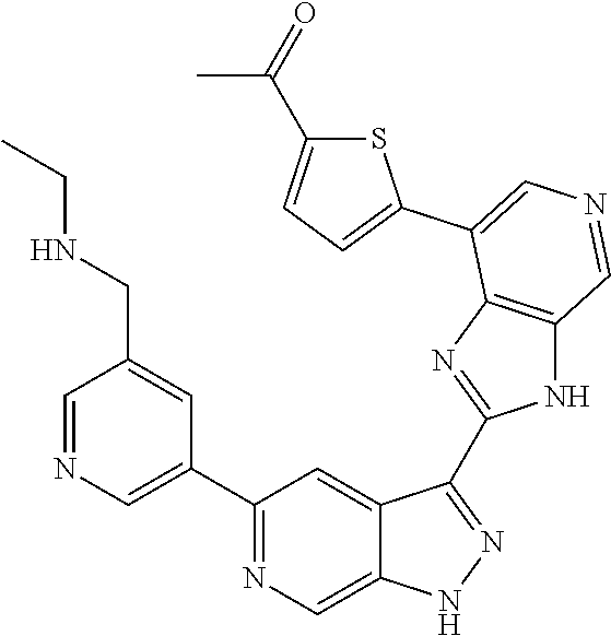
C1(C2=CN=CC(CNCC)=C2)=NC=C2C(=C1)C(C1=NC3=C(N1)C=NC=C3C1=CC=C(C(C)=O)S1)=NN2
